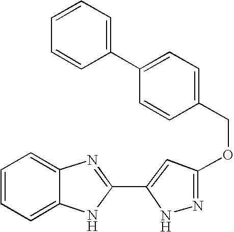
C1=C2C(=CC=C1)N=C(C1=CC(OCC3=CC=C(C4=CC=CC=C4)C=C3)=NN1)N2
